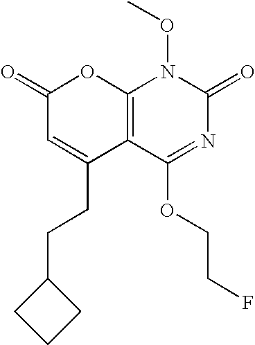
C12=C(C(OCCF)=NC(=O)N1OC)C(CCC1CCC1)=CC(=O)O2
